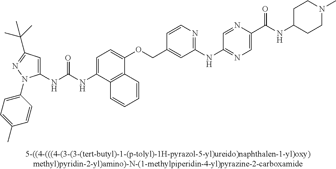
N(C(NC1=CC(C(C)(C)C)=NN1C1=CC=C(C)C=C1)=O)C1=CC=C(OCC2=CC(NC3=NC=C(C(NC4CCN(C)CC4)=O)N=C3)=NC=C2)C2=C1C=CC=C2
